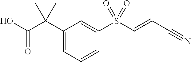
C1=C(C(C(O)=O)(C)C)C=C(S(C=CC#N)(=O)=O)C=C1
